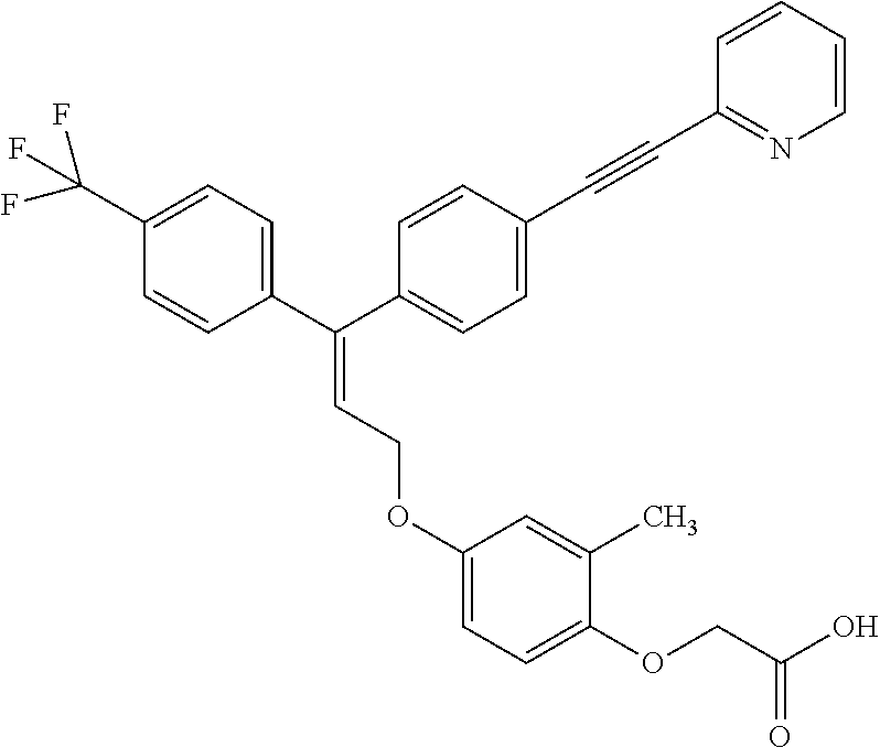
C1=CC(C(C2=CC=C(C#CC3=NC=CC=C3)C=C2)=CCOC2=CC=C(OCC(O)=O)C(C)=C2)=CC=C1C(F)(F)F
